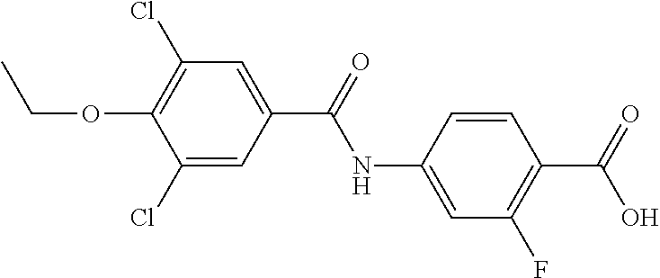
C1=C(NC(=O)C2=CC(Cl)=C(OCC)C(Cl)=C2)C=CC(C(=O)O)=C1F
